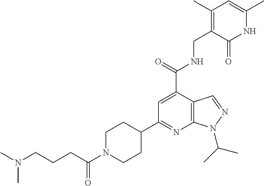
C(C(N1CCC(C2=NC3=C(C(C(=O)NCC4=C(C)C=C(C)NC4=O)=C2)C=NN3C(C)C)CC1)=O)CCN(C)C
